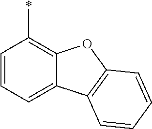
C1=CC=C2C(=C1*)OC1=C2C=CC=C1
